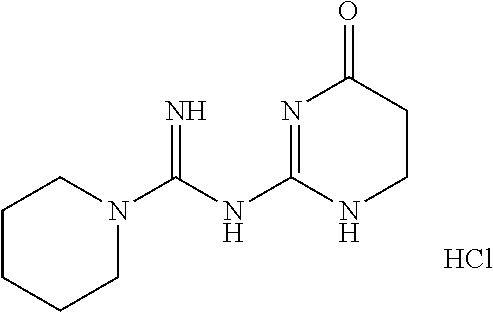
C1CCCN(C(NC2=NC(=O)CCN2)=N)C1.Cl
